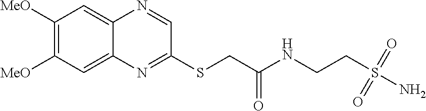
C1([MeO])=C([MeO])C=C2C(=C1)N=CC(SCC(NCCS(N)(=O)=O)=O)=N2
